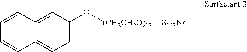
C12=CC=C(O[(CH2CH2O)13][SO3Na])C=C1C=CC=C2
